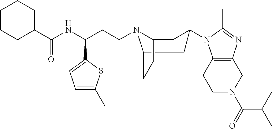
C1N(C(=O)C(C)C)CC2=C(C1)N(C1CC3N(CCC(C4=CC=C(C)S4)NC(C4CCCCC4)=O)C(CC3)C1)C(C)=N2
